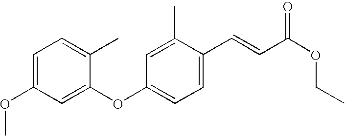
C1=C(OC)C=C(OC2=CC=C(C=CC(OCC)=O)C(C)=C2)C(C)=C1
